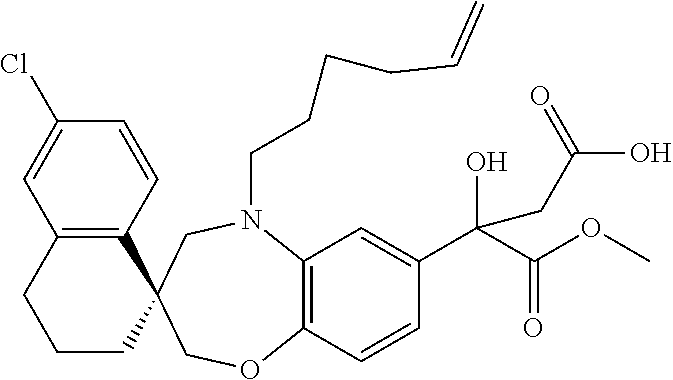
C12=C(C=CC(Cl)=C1)C1(CCC2)COC2=C(N(CCCCC=C)C1)C=C(C(O)(C(OC)=O)CC(O)=O)C=C2
